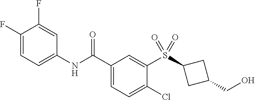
C1(F)=CC=C(NC(C2=CC=C(Cl)C(S(=O)(=O)C3CC(CO)C3)=C2)=O)C=C1F
